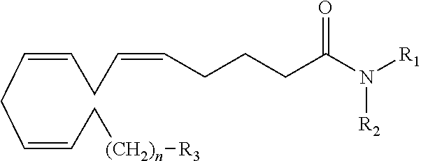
C(=CCC=CC[(CH2)n][R3])CC=CCCCC(N([R1])[R2])=O
